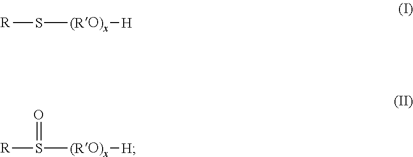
[R]S[(RO)x][H].[R]S([(RO)x][H])=O
